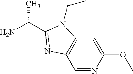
C12=C(C=NC(OC)=C1)N=C(C(N)C)N2CC
